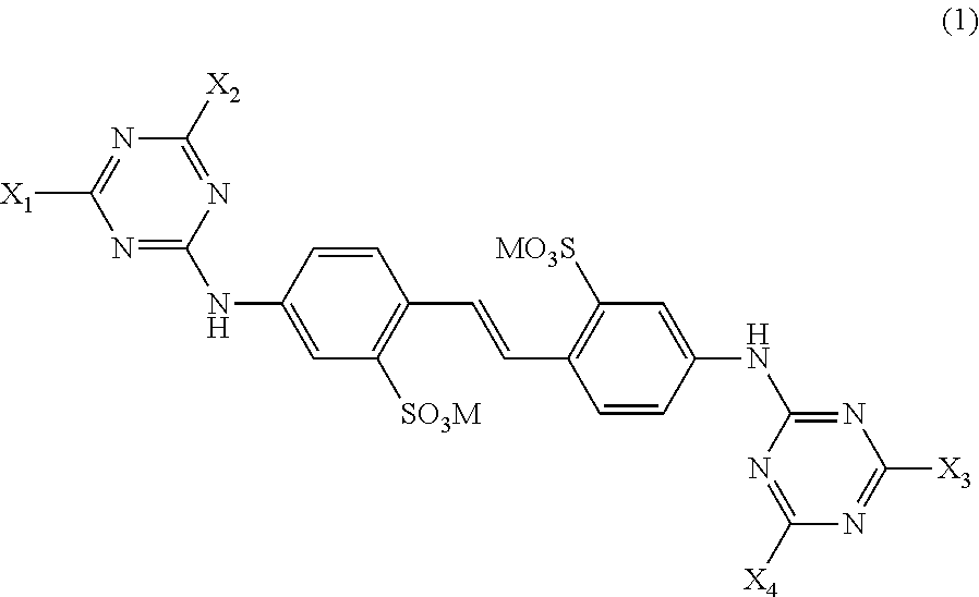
[X1]C1=NC([X2])=NC(NC2=CC([SO3M])=C(C=CC3=C([MO3S])C=C(NC4=NC([X3])=NC([X4])=N4)C=C3)C=C2)=N1
